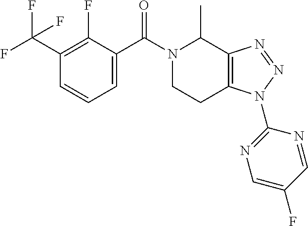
C(C1=C(F)C(C(N2CCC3=C(C2C)N=NN3C2=NC=C(F)C=N2)=O)=CC=C1)(F)(F)F
